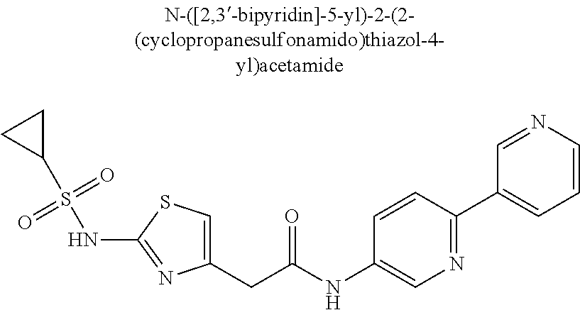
C1(CC(NC2=CN=C(C3=CC=CN=C3)C=C2)=O)=CSC(NS(C2CC2)(=O)=O)=N1
